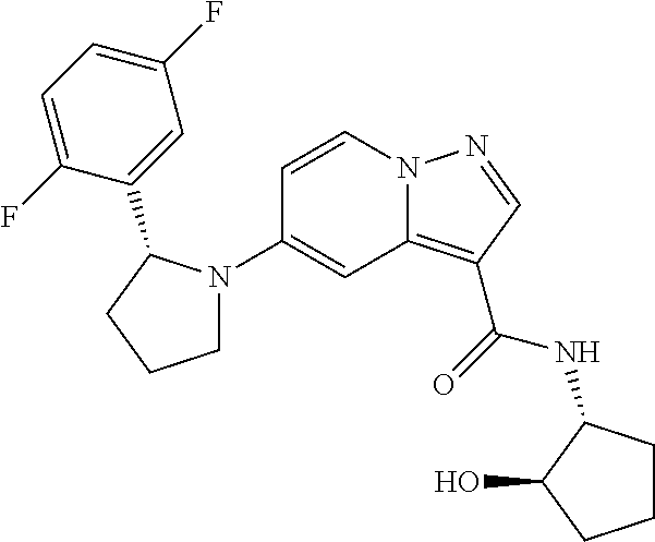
C1(N2CCCC2C2=CC(F)=CC=C2F)=CC2=C(C(=O)NC3CCCC3O)C=NN2C=C1
